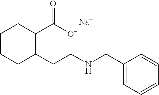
C1(CNCCC2C(C([O-])=O)CCCC2)=CC=CC=C1.[Na]
